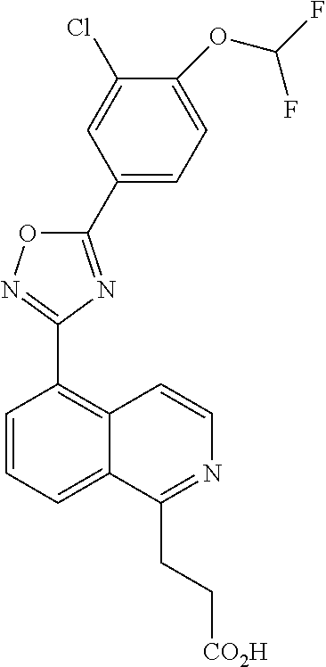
C1=CC=C2C(=C1C1=NOC(C3=CC=C(OC(F)F)C(Cl)=C3)=N1)C=CN=C2CC[CO2H]
